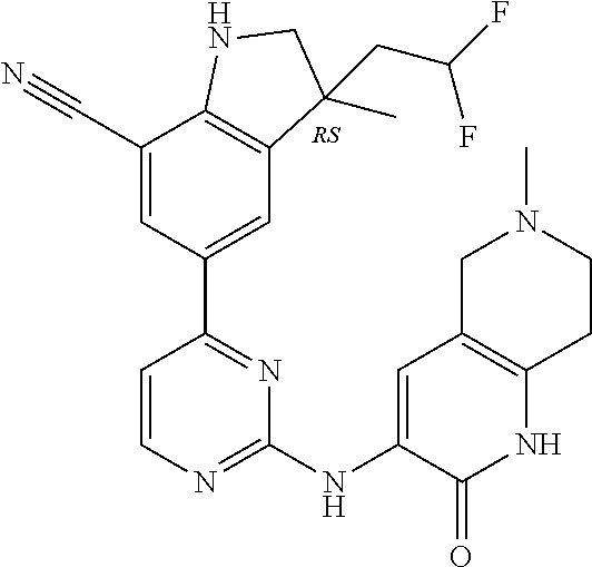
C1(C#N)=CC(C2=NC(NC3=CC4=C(NC3=O)CCN(C)C4)=NC=C2)=CC2=C1NCC2(C)CC(F)F
